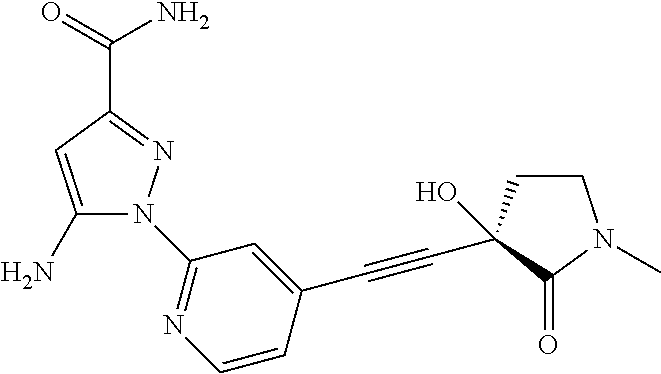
C1(N)=CC(C(=O)N)=NN1C1=NC=CC(C#CC2(O)CCN(C)C2=O)=C1
